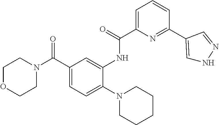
C1OCCN(C(C2=CC=C(N3CCCCC3)C(NC(C3=CC=CC(C4=CNN=C4)=N3)=O)=C2)=O)C1
